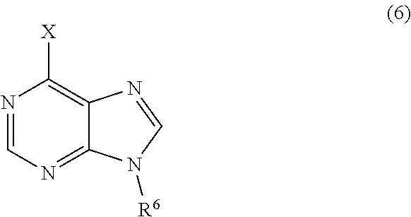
N1=CN=C2C(=C1[X])N=CN2[R6]
